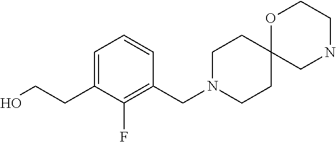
OCCC1=CC=CC(CN2CCC3(CC2)CNCCO3)=C1F
